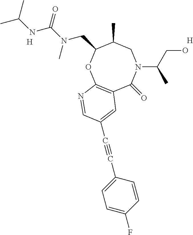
C12=C(OC(CN(C(=O)NC(C)C)C)C(C)CN(C(CO)C)C1=O)N=CC(C#CC1=CC=C(F)C=C1)=C2.[H].[H]
